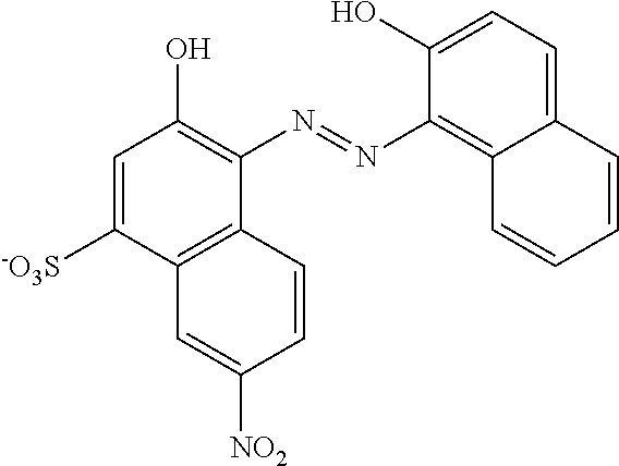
C1=C([-O3S])C2=C(C(N=NC3=C4C(=CC=C3O)C=CC=C4)=C1O)C=CC([NO2])=C2
